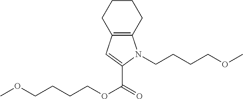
C12=C(CCCC1)N(CCCCOC)C(C(OCCCCOC)=O)=C2
